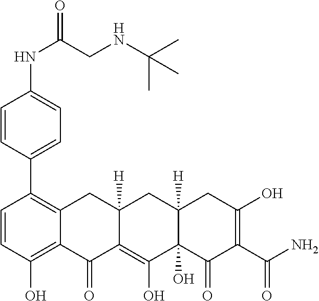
C1=CC(O)=C2C(=C1C1=CC=C(NC(=O)CNC(C)(C)C)C=C1)CC1([H])C(=C(O)C3(O)C([H])(C1)CC(O)=C(C(N)=O)C3=O)C2=O
